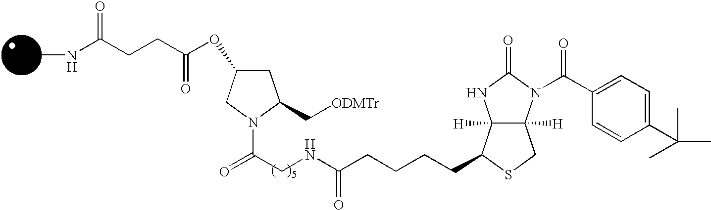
C(CCCCC1C2([H])C([H])(CS1)N(C(C1=CC=C(C(C)(C)C)C=C1)=O)C(=O)N2)(NCC(N1C(C[ODMTr])CC(OC(CCC(NC)=O)=O)C1)=O)=O
